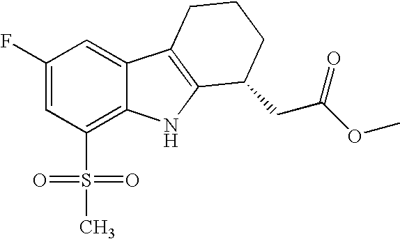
C1(F)=CC(S(C)(=O)=O)=C2C(=C1)C1=C(N2)C(CC(OC)=O)CCC1
